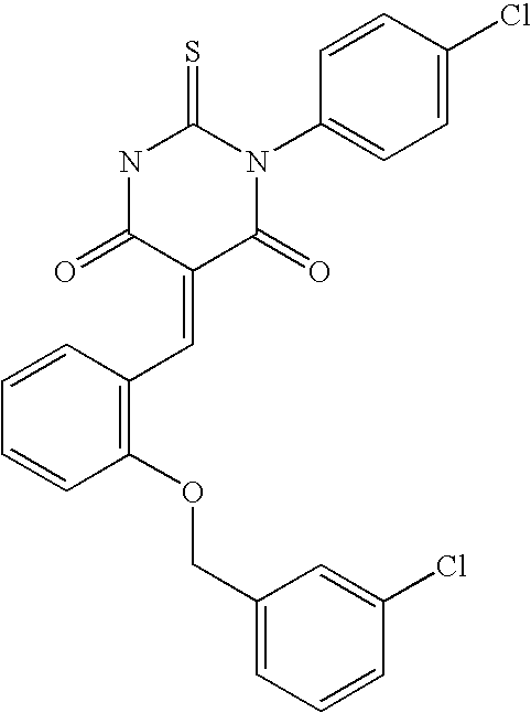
C1=CC(N2C(=S)NC(=O)C(=CC3=C(OCC4=CC=CC(Cl)=C4)C=CC=C3)C2=O)=CC=C1Cl
